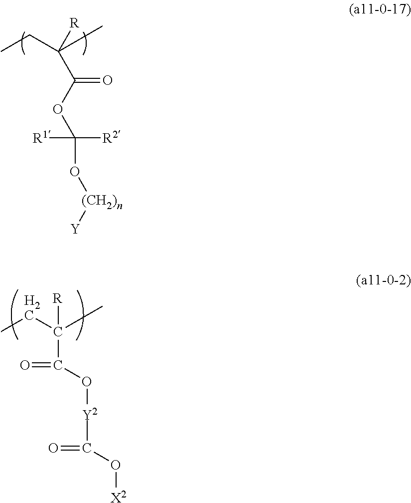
CCC(C)([R])C(OC([R2])([R1])O[(CH2)n][Y])=O.CCC(C)([R])C(=O)O[Y2]C(=O)O[X2]
